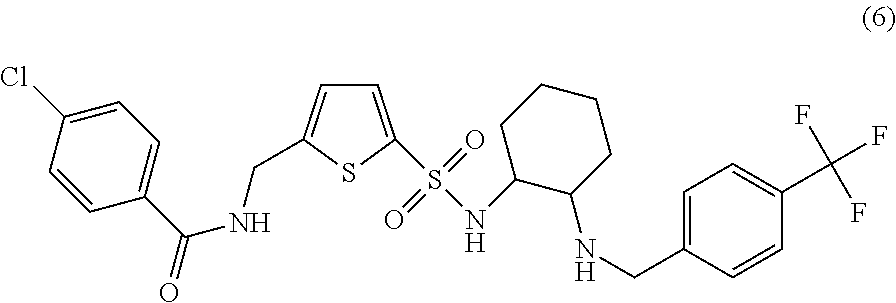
C1=C(Cl)C=CC(C(NCC2=CC=C(S(NC3C(NCC4=CC=C(C(F)(F)F)C=C4)CCCC3)(=O)=O)S2)=O)=C1
